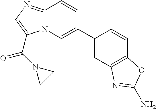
C1(C2=CN3C(=NC=C3C(N3CC3)=O)C=C2)=CC2=C(C=C1)OC(N)=N2
